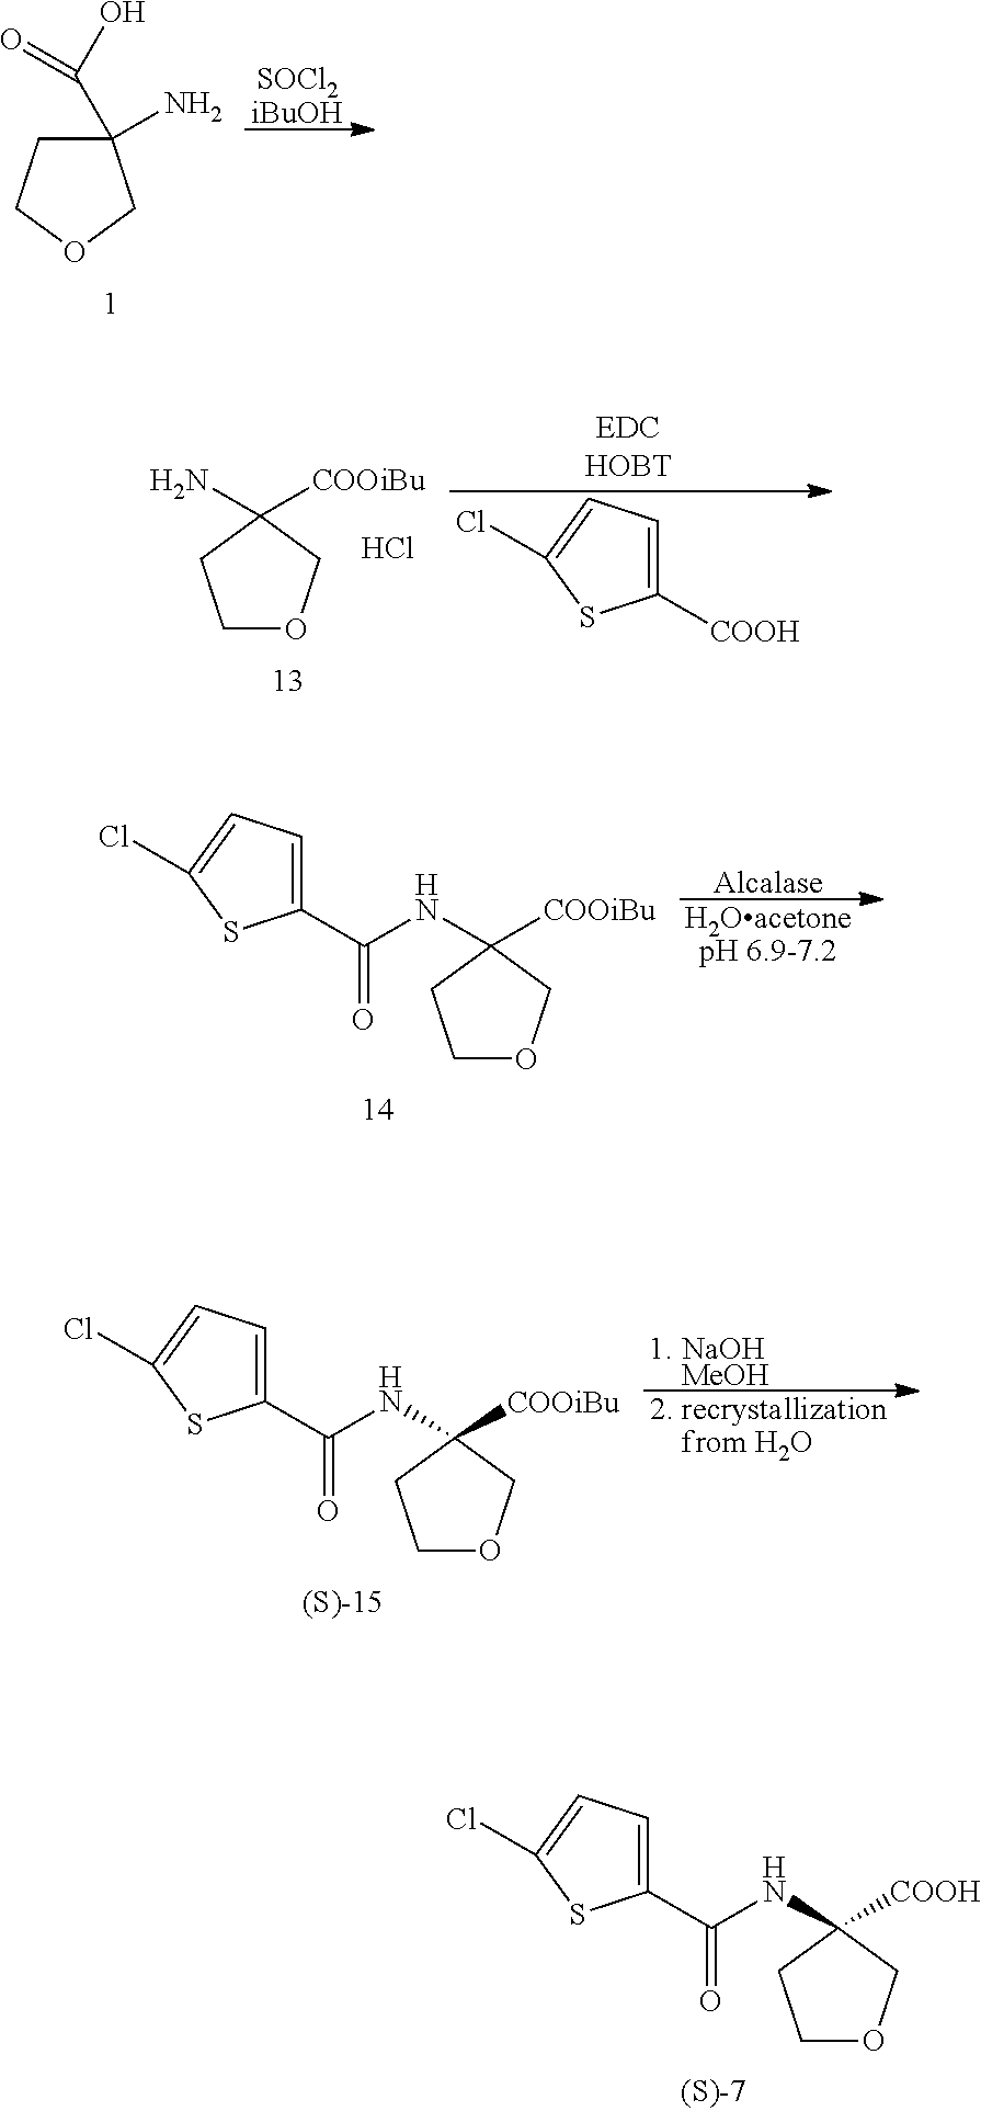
C1(C(O)=O)(N)CCOC1.[SOCl2iBuOH].C1OCC(N)([COOiBu])C1.Cl.C1([COOH])=CC=C(Cl)S1.[Alcalase].[H2OacetonepH 6.9-7.2].C1OCC([COOiBu])(NC(C2=CC=C(Cl)S2)=O)C1.[1. NaOH    MeOH].[2. recrystallization    from H2O].C1OCC([COOiBu])(NC(C2=CC=C(Cl)S2)=O)C1.C1OCC([COOH])(NC(C2=CC=C(Cl)S2)=O)C1
